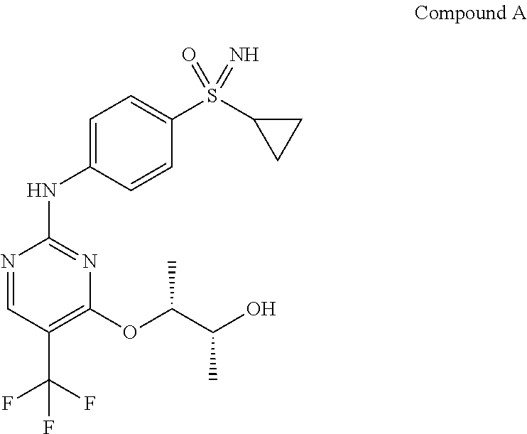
N1=CC(C(F)(F)F)=C(OC(C(O)C)C)N=C1NC1=CC=C(S(C2CC2)(=O)=N)C=C1
